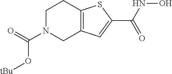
C1N(C(=O)O[tBu])CC2=C(C1)SC(C(NO)=O)=C2
